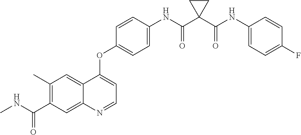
C12=CC(C)=C(C(NC)=O)C=C1N=CC=C2OC1=CC=C(NC(C2(C(NC3=CC=C(F)C=C3)=O)CC2)=O)C=C1
